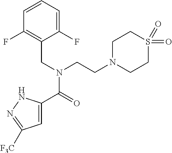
C1=C(C(=O)N(CC2=C(F)C=CC=C2F)CCN2CCS(=O)(=O)CC2)NN=C1[F3C]
